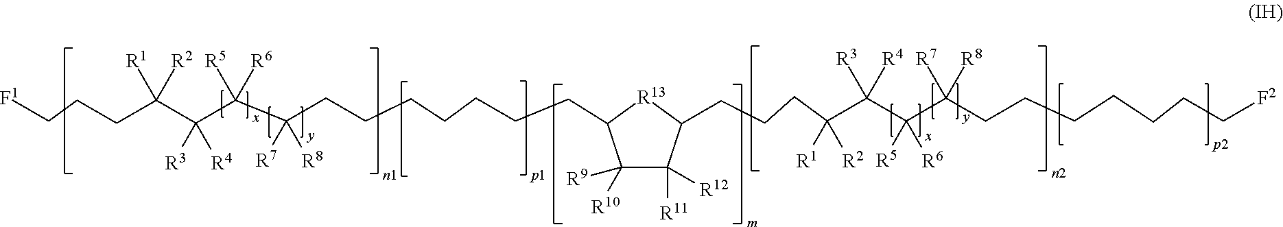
C(CCC(C(C(C(CCCCCCCC1C([R9])([R10])C([R11])([R12])C(CCCC(C(C(C(CCCCCCC[F2])([R7])[R8])([R5])[R6])([R3])[R4])([R1])[R2])[R13]1)([R7])[R8])([R5])[R6])([R3])[R4])([R1])[R2])[F1]
